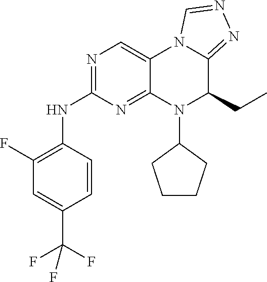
C1=CC(NC2=NC=C3C(=N2)N(C2CCCC2)C(CC)C2=NN=CN32)=C(F)C=C1C(F)(F)F
